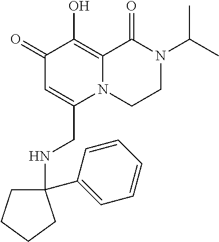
C1(=O)C=C(CNC2(C3=CC=CC=C3)CCCC2)N2C(=C1O)C(=O)N(C(C)C)CC2
